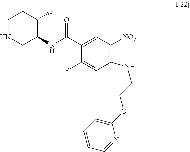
N(C1=C([NO2])C=C(C(NC2CNCCC2F)=O)C(F)=C1)CCOC1=CC=CC=N1
